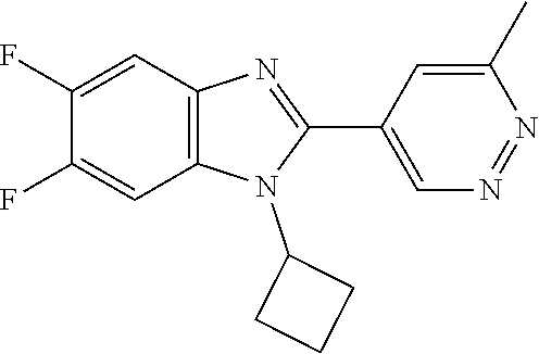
C1(F)=CC2=C(C=C1F)N(C1CCC1)C(C1=CN=NC(C)=C1)=N2
